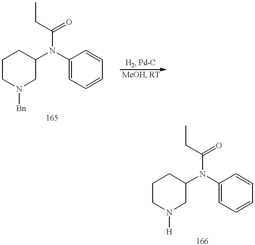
C1CN([Bn])CC(N(C2=CC=CC=C2)C(=O)CC)C1.C1CN([H])CC(N(C2=CC=CC=C2)C(=O)CC)C1
